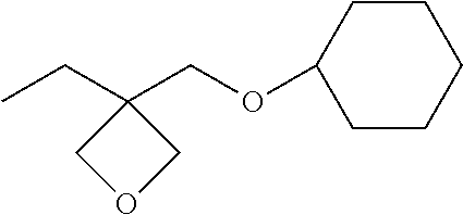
CCC1(COC2CCCCC2)COC1
